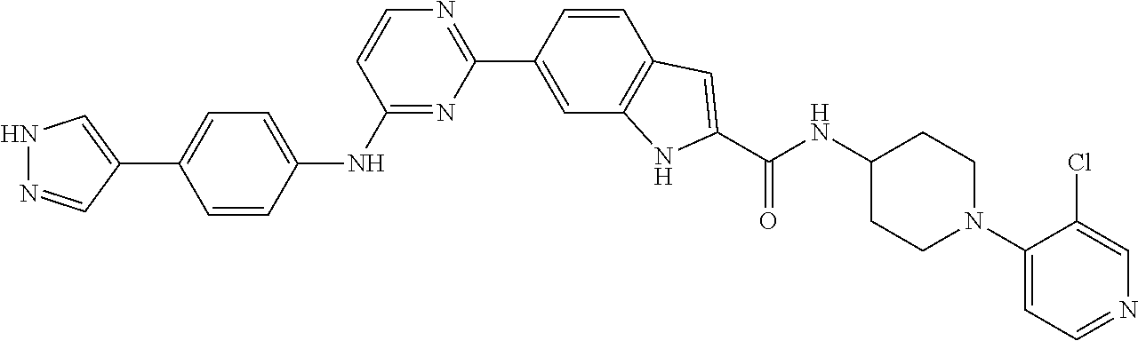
N1=C(NC2=CC=C(C3=CNN=C3)C=C2)C=CN=C1C1=CC2=C(C=C1)C=C(C(NC1CCN(C3=CC=NC=C3Cl)CC1)=O)N2
